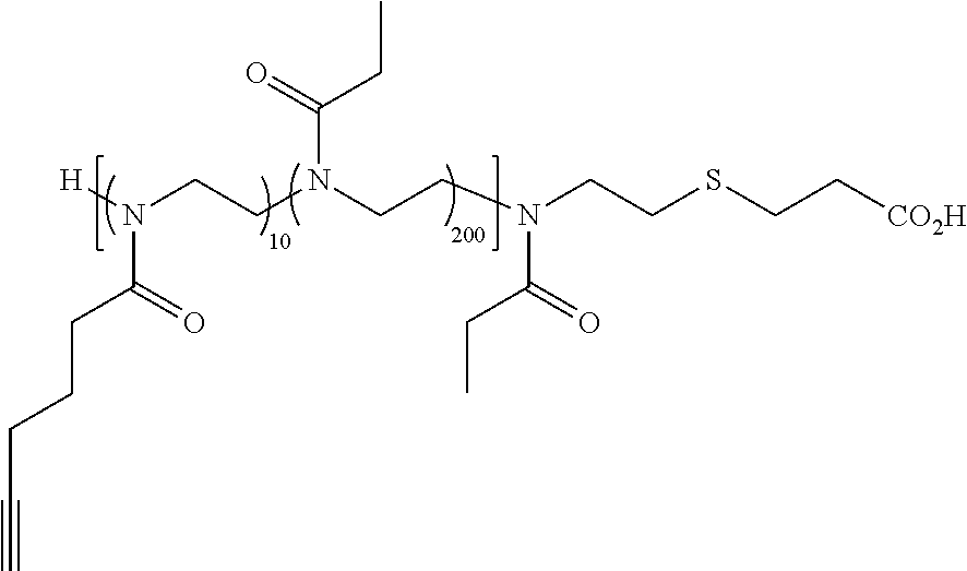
C(CCCC(N([H])CCN(CCN(CCSCC[CO2H])C(=O)CC)C(=O)CC)=O)#C
